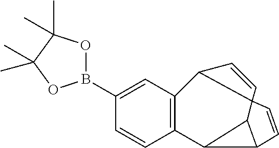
C1=CC2=C(C=C1B1OC(C)(C)C(C)(C)O1)C1C=CC13C1C2C1C=C3
